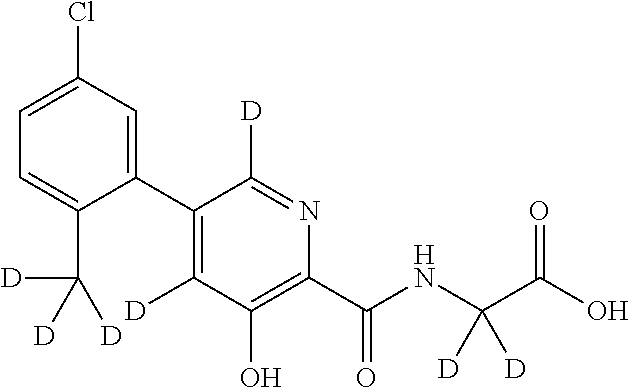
C1(C2=C([D])C(O)=C(C(NC(C(O)=O)([D])[D])=O)N=C2[D])=CC(Cl)=CC=C1C([D])([D])[D]
